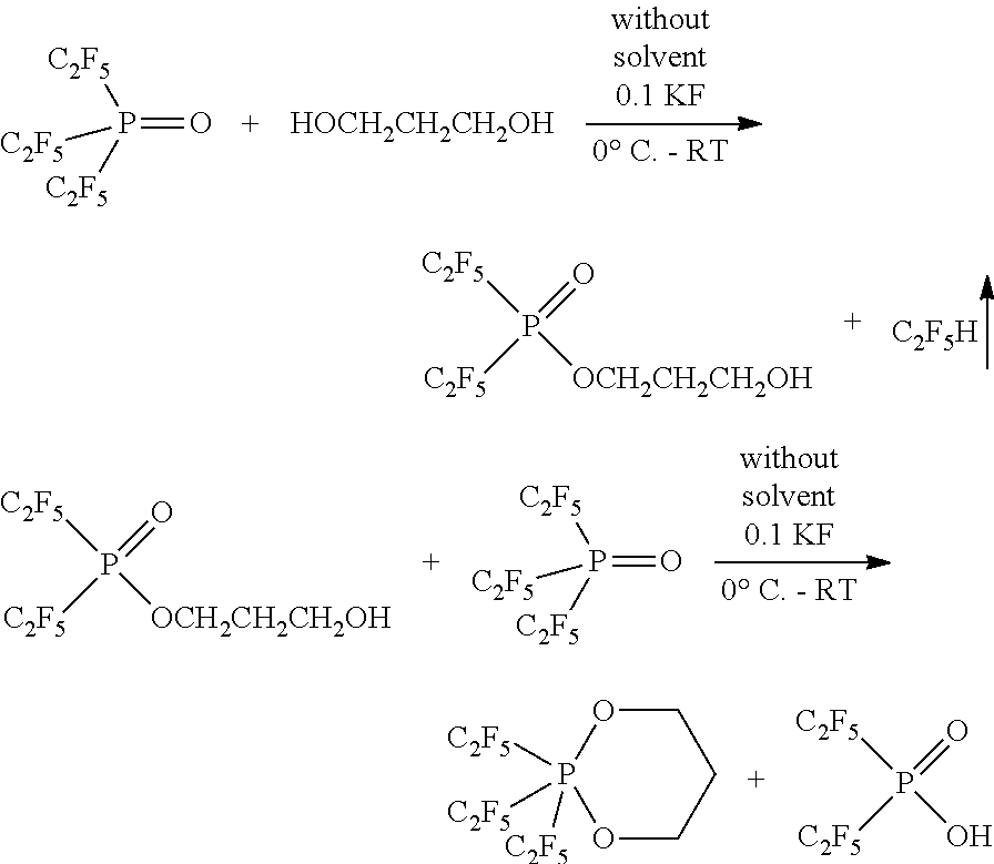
P(=O)([C2F5])([C2F5])[C2F5].[HOCH2CH2CH2OH].[C2F5H].[C2F5]P([C2F5])(=O)[OCH2CH2CH2OH].P(=O)([C2F5])([C2F5])[C2F5].[C2F5]P([C2F5])(=O)[OCH2CH2CH2OH].P1([C2F5])([C2F5])([C2F5])OCCCO1.[C2F5]P([C2F5])(=O)O
